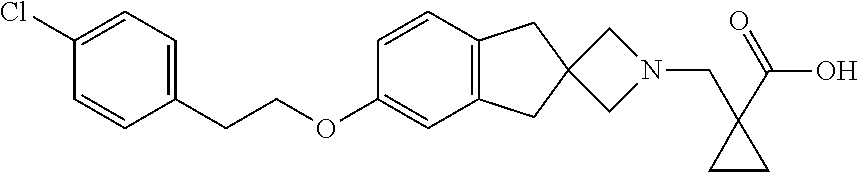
C1(OCCC2=CC=C(Cl)C=C2)=CC2=C(C=C1)CC1(C2)CN(CC2(C(O)=O)CC2)C1
